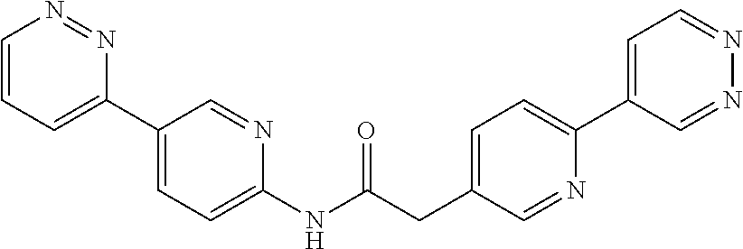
C1=CC=C(C2=CC=C(NC(CC3=CC=C(C4=CC=NN=C4)N=C3)=O)N=C2)N=N1
